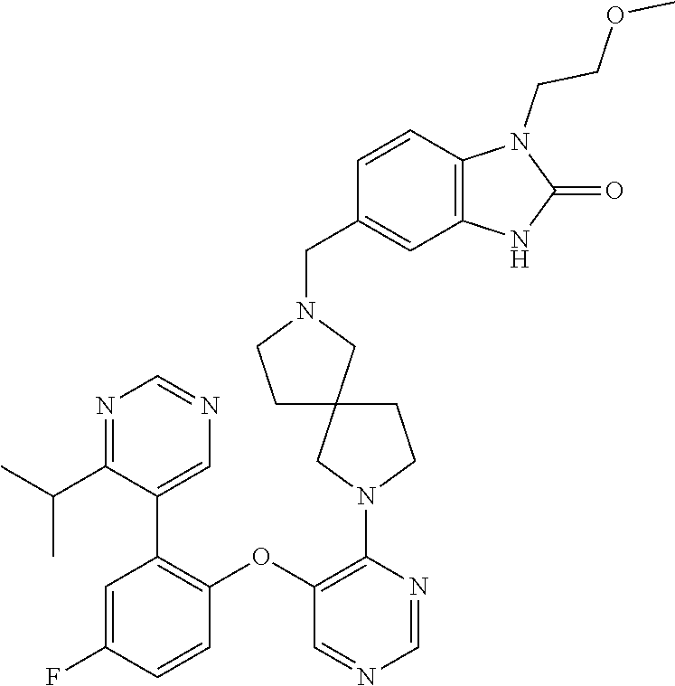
C1=C(F)C=CC(OC2=C(N3CC4(CC3)CCN(CC3=CC5=C(C=C3)N(CCOC)C(=O)N5)C4)N=CN=C2)=C1C1=CN=CN=C1C(C)C
